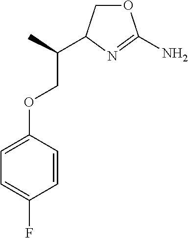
O1CC(C(COC2=CC=C(F)C=C2)C)N=C1N
